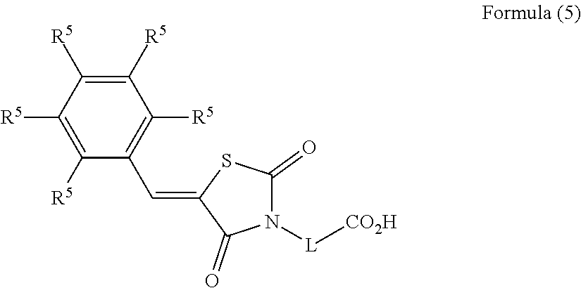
C1([R5])=C([R5])C([R5])=C([R5])C([R5])=C1C=C1C(=O)N([L][CO2H])C(=O)S1
